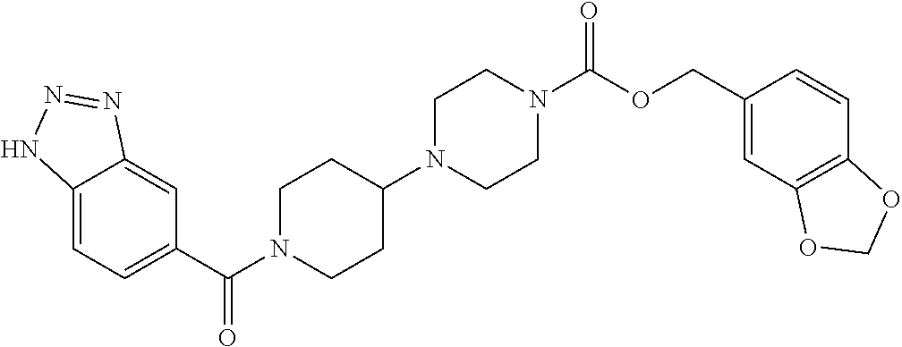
C12=CC=C(C(=O)N3CCC(N4CCN(C(=O)OCC5=CC6=C(C=C5)OCO6)CC4)CC3)C=C1N=NN2
